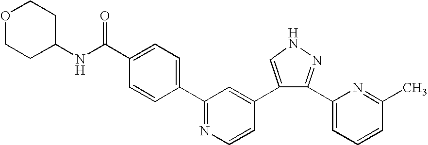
C1(C2=NC=CC(C3=CNN=C3C3=CC=CC(C)=N3)=C2)=CC=C(C(NC2CCOCC2)=O)C=C1
